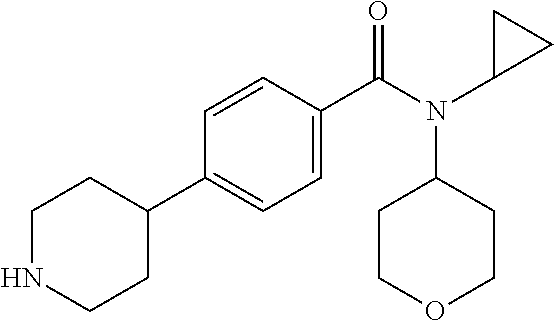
C1NCCC(C2=CC=C(C(N(C3CC3)C3CCOCC3)=O)C=C2)C1
